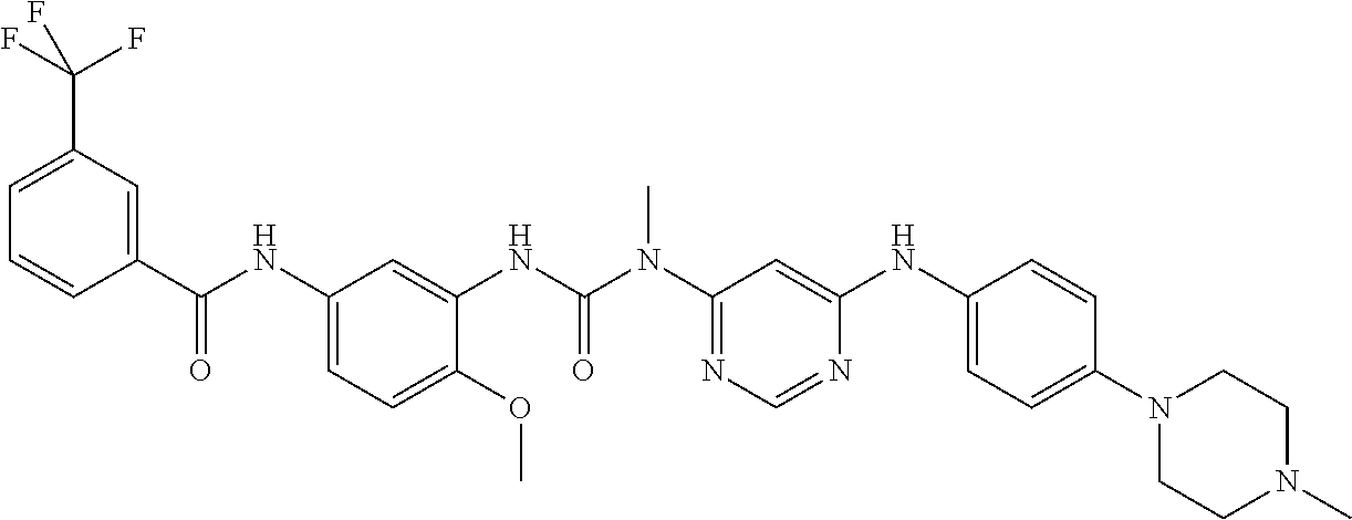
C1(C(NC2=CC=C(OC)C(NC(N(C3=NC=NC(NC4=CC=C(N5CCN(C)CC5)C=C4)=C3)C)=O)=C2)=O)=CC(C(F)(F)F)=CC=C1
